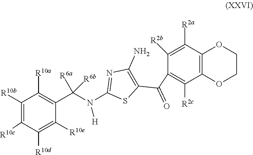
C1([R2b])=C([R2a])C2=C(C([R2c])=C1C(C1=C(N)N=C(N([H])C(C3=C([R10a])C([R10b])=C([R10c])C([R10d])=C3[R10e])([R6b])[R6a])S1)=O)OCCO2
